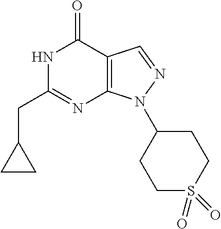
C1(CC2=NC3=C(C(=O)N2)C=NN3C2CCS(=O)(=O)CC2)CC1
